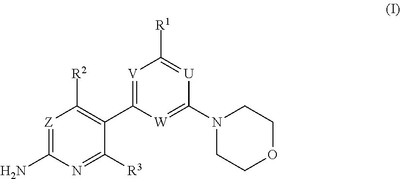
N1(C2=[W]C(C3=C([R2])[Z]=C(N)N=C3[R3])=[V]C([R1])=[U]2)CCOCC1
